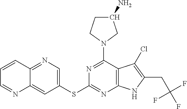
C1=CC2=NC=C(SC3=NC4=C(C(N5CC(N)CC5)=N3)C(Cl)=C(CC(F)(F)F)N4)C=C2N=C1
